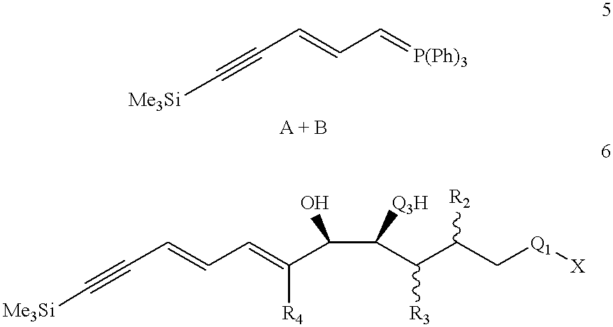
C(C#C[Me3Si])=CC=[P(Ph)3].C(C#C[Me3Si])=CC=C(C(C(C(C(C[Q1][X])[R2])[R3])[Q3H])O)[R4]
